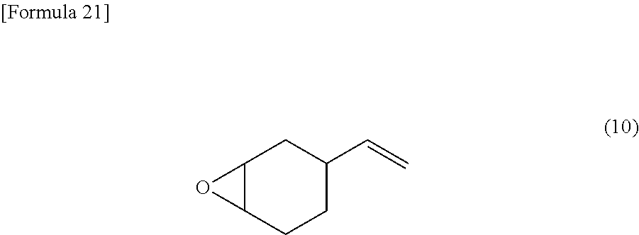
C12C(CCC(C=C)C1)O2
